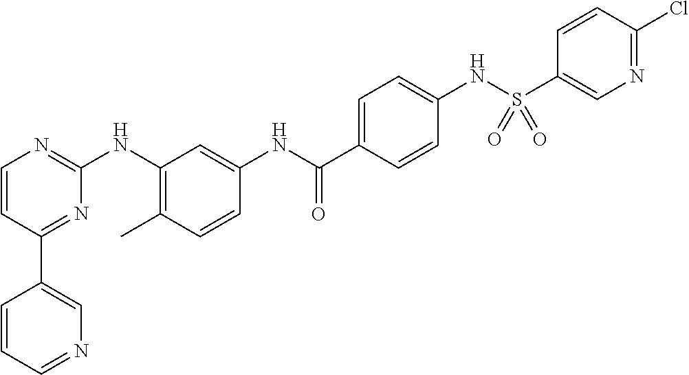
C1(C2=CN=CC=C2)=NC(NC2=C(C)C=CC(NC(C3=CC=C(NS(C4=CN=C(Cl)C=C4)(=O)=O)C=C3)=O)=C2)=NC=C1
